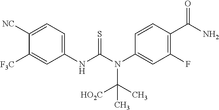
C1(NC(N(C2=CC(F)=C(C(N)=O)C=C2)C([HO2C])(C)C)=S)=CC=C([NC])C([F3C])=C1
